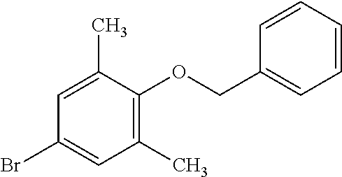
C1(C)=C(OCC2=CC=CC=C2)C(C)=CC(Br)=C1
